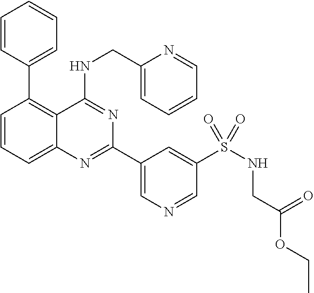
C1=CC(C2=C3C(=CC=C2)N=C(C2=CN=CC(S(NCC(OCC)=O)(=O)=O)=C2)N=C3NCC2=CC=CC=N2)=CC=C1
